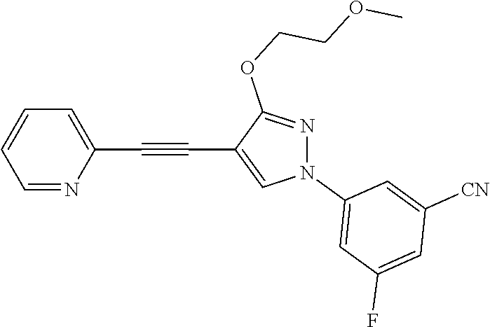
C1=NC(C#CC2=CN(C3=CC(F)=CC([CN])=C3)N=C2OCCOC)=CC=C1
